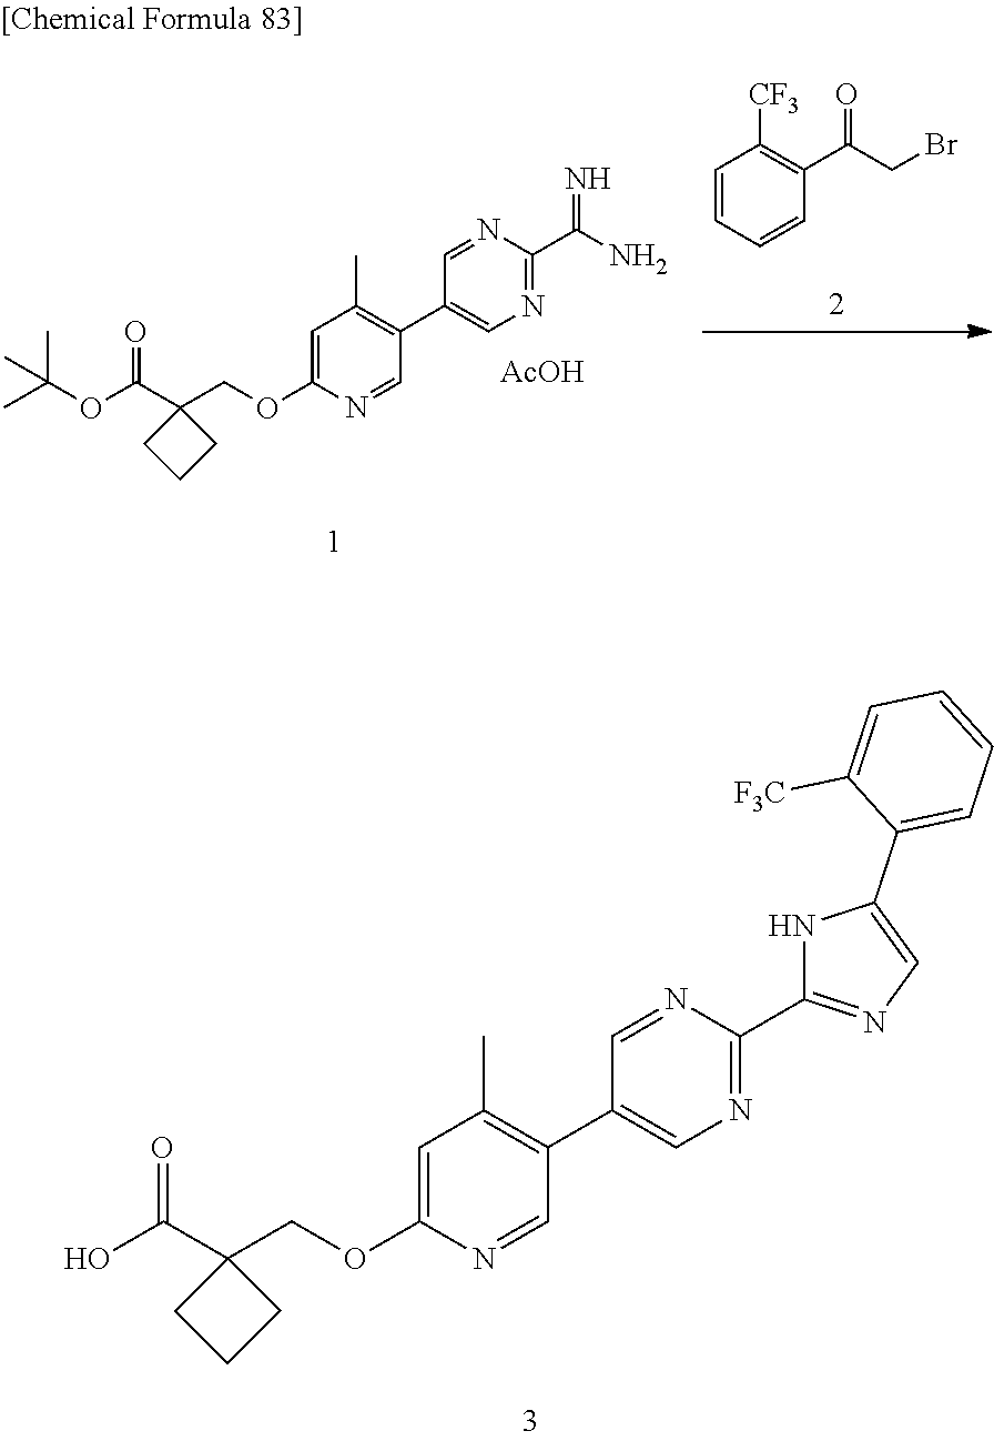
C1=C(OCC2(C(O)=O)CCC2)N=CC(C2=CN=C(C3=NC=C(C4=CC=CC=C4[F3C])N3)N=C2)=C1C.C1=CC=CC(C(CBr)=O)=C1[CF3].C1=C(OCC2(C(OC(C)(C)C)=O)CCC2)N=CC(C2=CN=C(C(N)=N)N=C2)=C1C.[AcOH]
